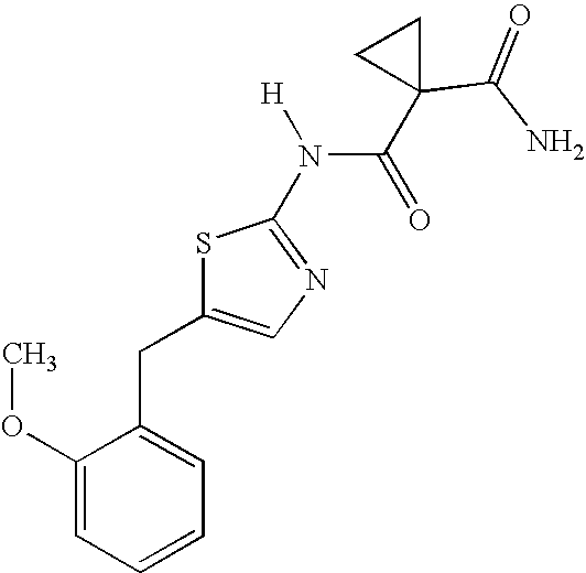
C1(OC)=CC=CC=C1CC1=CN=C(N(C(=O)C2(C(N)=O)CC2)[H])S1
